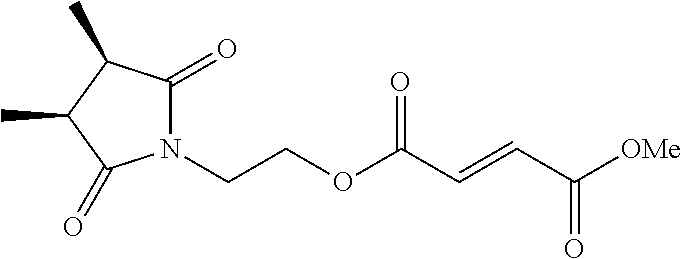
N1(CCOC(C=CC([OMe])=O)=O)C(=O)C(C)C(C)C1=O
